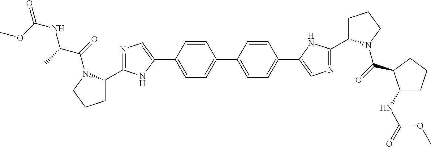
C1C(C2=NC=C(C3=CC=C(C4=CC=C(C5=CN=C(C6CCCN6C(=O)C6C(NC(=O)OC)CCC6)N5)C=C4)C=C3)N2)N(C(=O)C(C)NC(=O)OC)CC1
